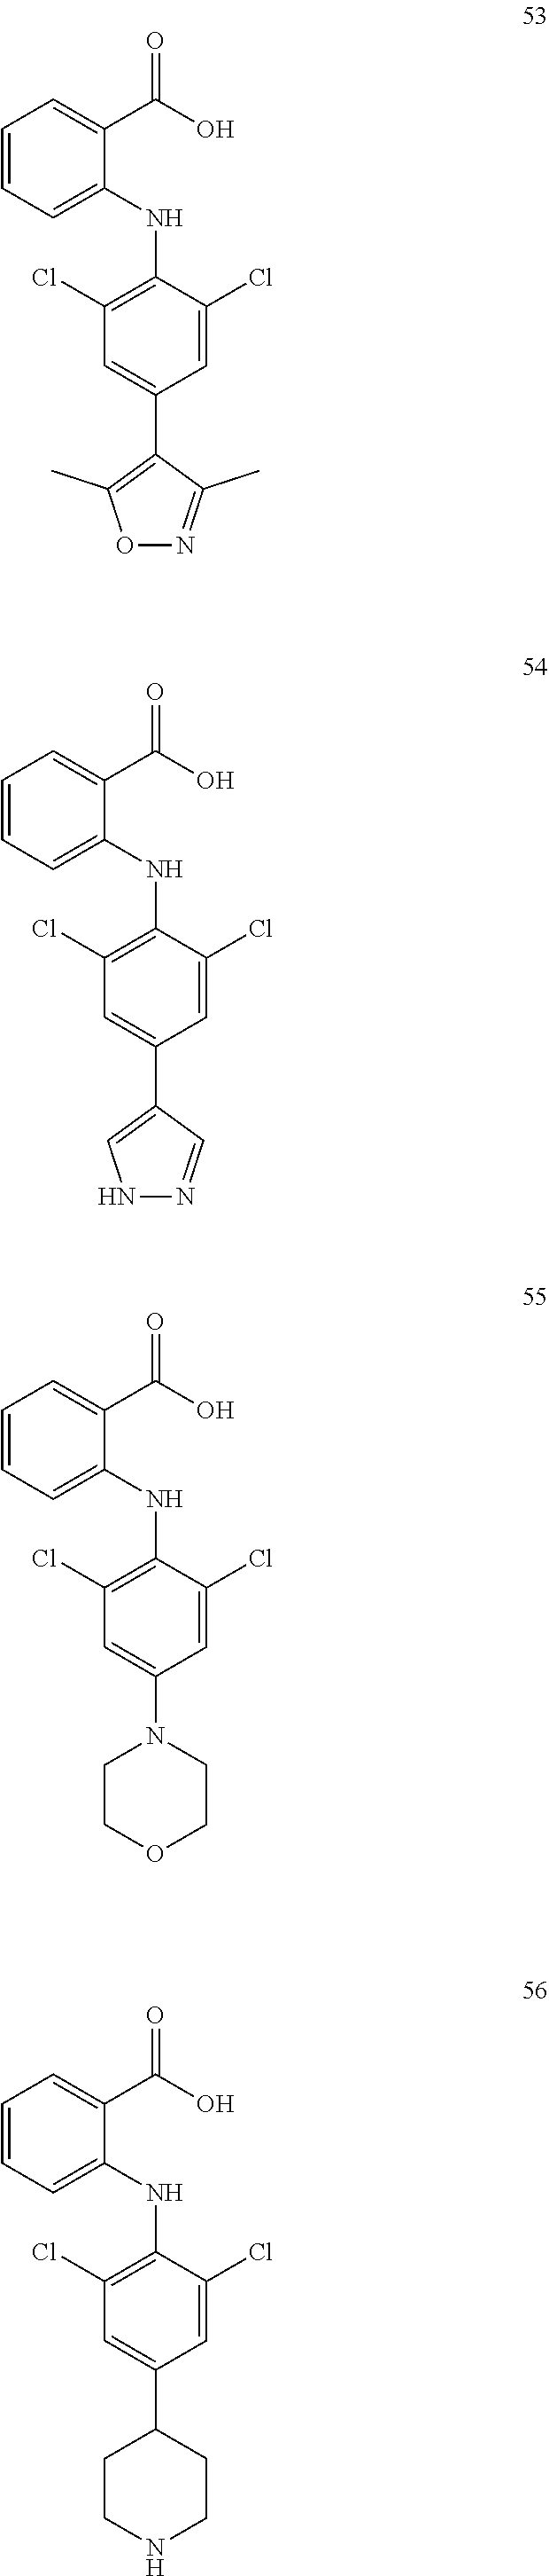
C1=C(Cl)C(NC2=CC=CC=C2C(O)=O)=C(Cl)C=C1C1CCNCC1.C1=C(Cl)C(NC2=CC=CC=C2C(O)=O)=C(Cl)C=C1C1=C(C)ON=C1C.C1=C(Cl)C(NC2=CC=CC=C2C(O)=O)=C(Cl)C=C1C1=CNN=C1.C1=C(Cl)C(NC2=CC=CC=C2C(O)=O)=C(Cl)C=C1N1CCOCC1
